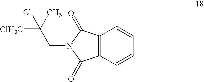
C12=C(C=CC=C1)C(=O)N(CC(C)([ClH2C])Cl)C2=O
